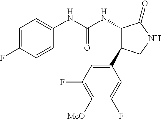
C1=C(F)C=CC(NC(NC2C(C3=CC(F)=C([MeO])C(F)=C3)CNC2=O)=O)=C1
